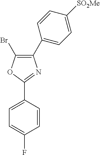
C1(Br)=C(C2=CC=C([SO2Me])C=C2)N=C(C2=CC=C(F)C=C2)O1
